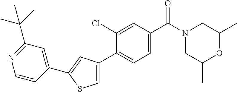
C1(C)CN(C(C2=CC=C(C3=CSC(C4=CC(C(C)(C)C)=NC=C4)=C3)C(Cl)=C2)=O)CC(C)O1
